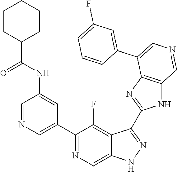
C1(C2=CN=CC(NC(=O)C3CCCCC3)=C2)=NC=C2C(=C1F)C(C1=NC3=C(N1)C=NC=C3C1=CC(F)=CC=C1)=NN2
